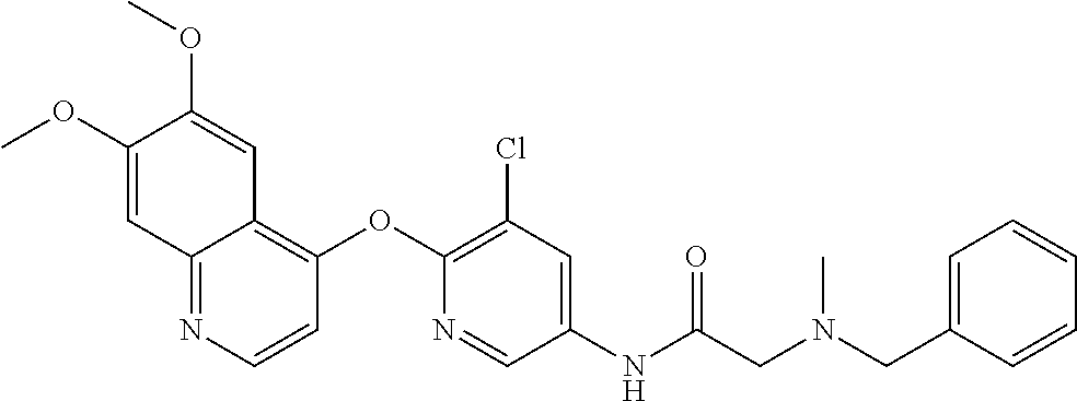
C12=NC=CC(OC3=C(Cl)C=C(NC(CN(CC4=CC=CC=C4)C)=O)C=N3)=C1C=C(OC)C(OC)=C2
